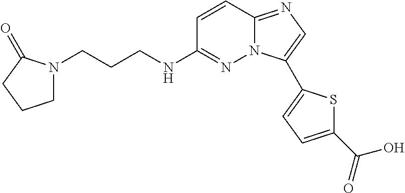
C1=CC2=NC=C(C3=CC=C(C(O)=O)S3)N2N=C1NCCCN1CCCC1=O
